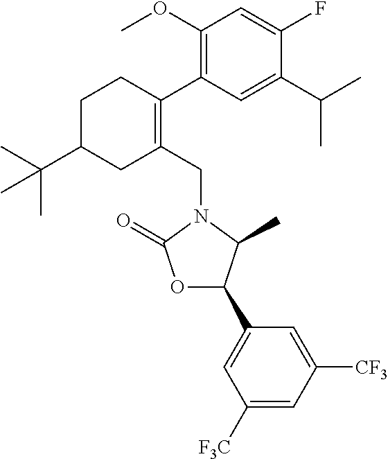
C1(CN2C(=O)OC(C3=CC([F3C])=CC([CF3])=C3)C2C)=C(C2=C(OC)C=C(F)C(C(C)C)=C2)CCC(C(C)(C)C)C1
